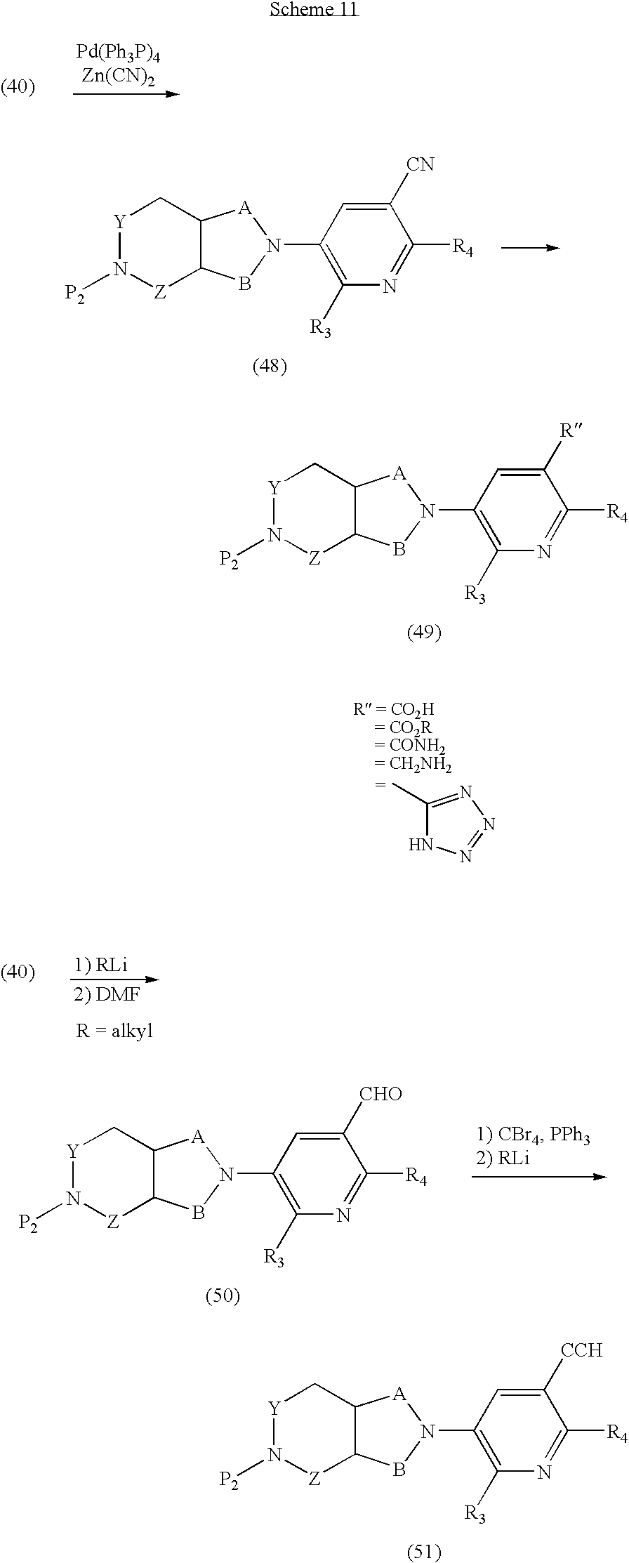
C1(C)=NN=NN1.[Y]1N([P2])[Z]C2C(C1)[A]N(C1=C([R3])N=C([R4])C([R])=C1)B2.[Y]1N([P2])[Z]C2C(C1)[A]N(C1=C([R3])N=C([R4])C([CHO])=C1)B2.[Y]1N([P2])[Z]C2C(C1)[A]N(C1=C([R3])N=C([R4])C([CCH])=C1)B2.[Y]1N([P2])[Z]C2C(C1)[A]N(C1=C([R3])N=C([R4])C([CN])=C1)B2
